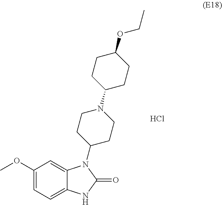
C1(OC)=CC=C2C(=C1)N(C1CCN(C3CCC(OCC)CC3)CC1)C(=O)N2.Cl
